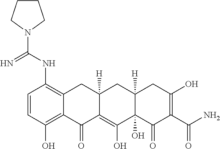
C1=CC(O)=C2C(=C1NC(N1CCCC1)=N)CC1([H])C(=C(O)C3(O)C([H])(C1)CC(O)=C(C(N)=O)C3=O)C2=O
